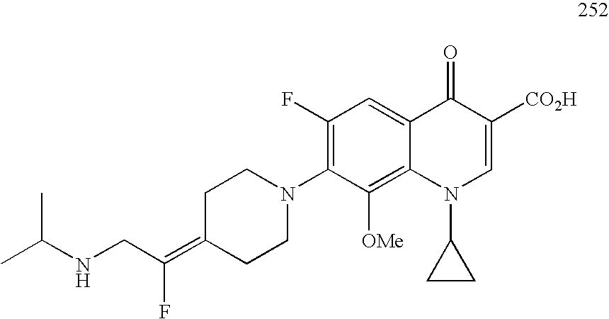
C1(F)=C(N2CCC(=C(CNC(C)C)F)CC2)C([OMe])=C2C(=C1)C(=O)C([CO2H])=CN2C1CC1
